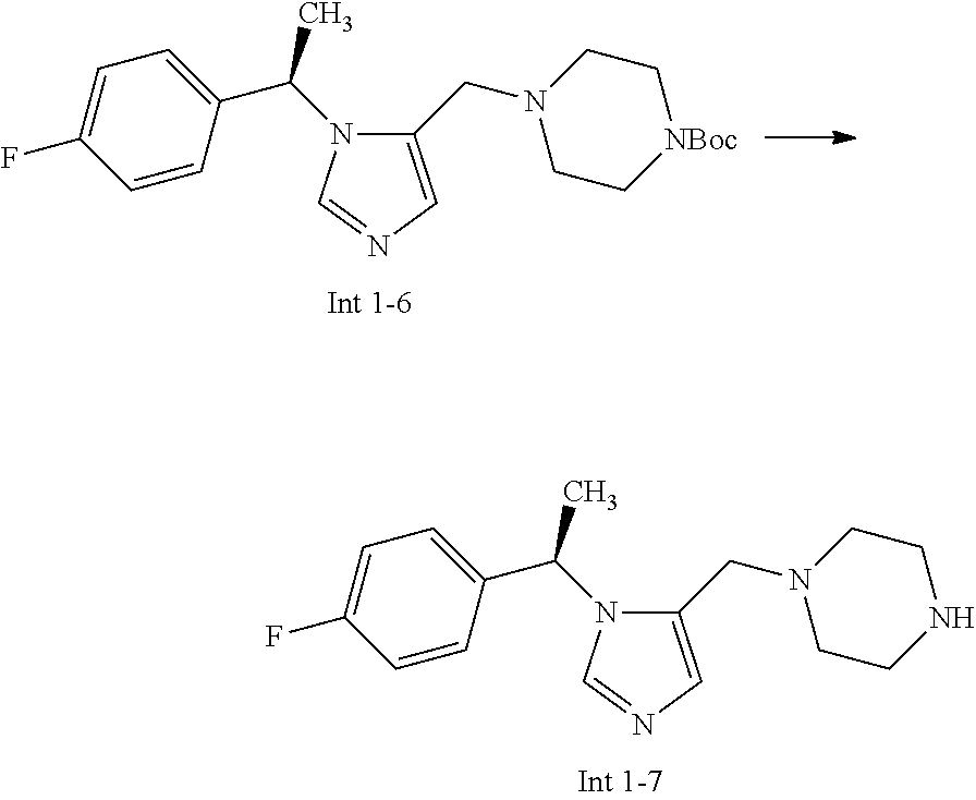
C1=CC(C(N2C(CN3CC[NBoc]CC3)=CN=C2)C)=CC=C1F.C1=CC(C(N2C(CN3CCNCC3)=CN=C2)C)=CC=C1F
